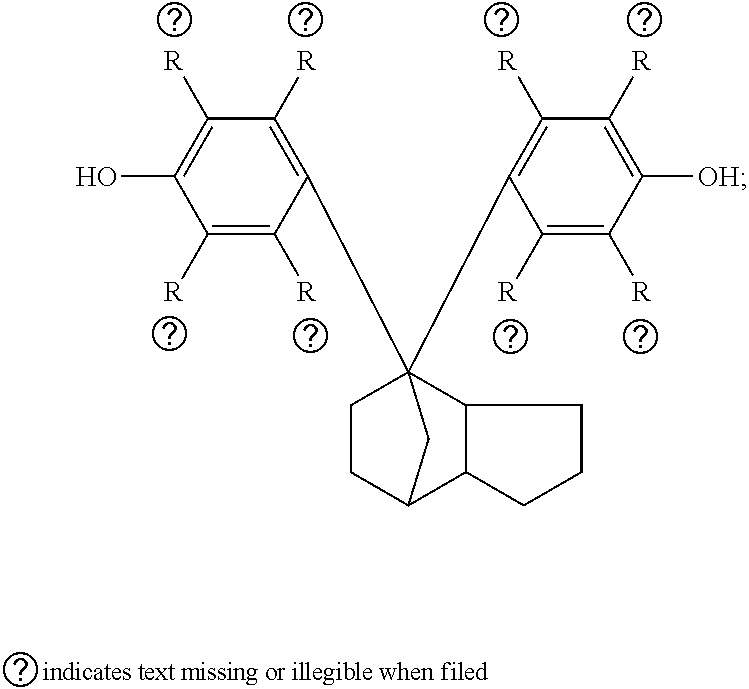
C1([R])=C([R])C(C23(C4=C([R])C([R])=C([OH])C([R])=C4[R])CCC(C4C2CCC4)C3)=C([R])C([R])=C1O
